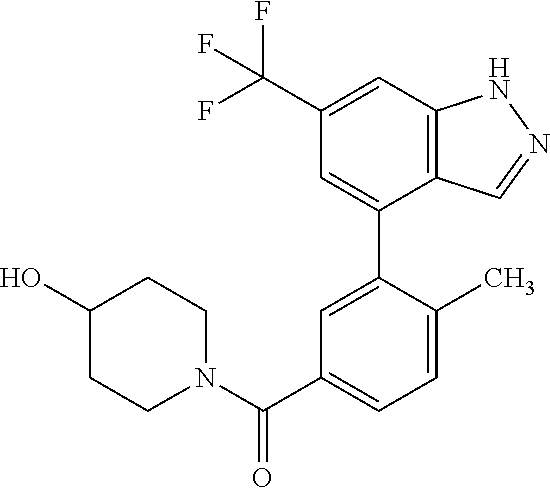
C12=C(C=C(C(F)(F)F)C=C1C1=CC(C(N3CCC(O)CC3)=O)=CC=C1C)NN=C2
